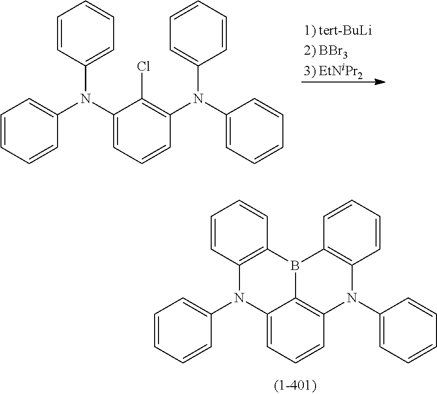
C12=CC=CC3=C1B(C1=C(N2C2=CC=CC=C2)C=CC=C1)C1=C(N3C2=CC=CC=C2)C=CC=C1.C1(N(C2=CC=CC=C2)C2=CC=CC=C2)=CC=CC(N(C2=CC=CC=C2)C2=CC=CC=C2)=C1Cl
